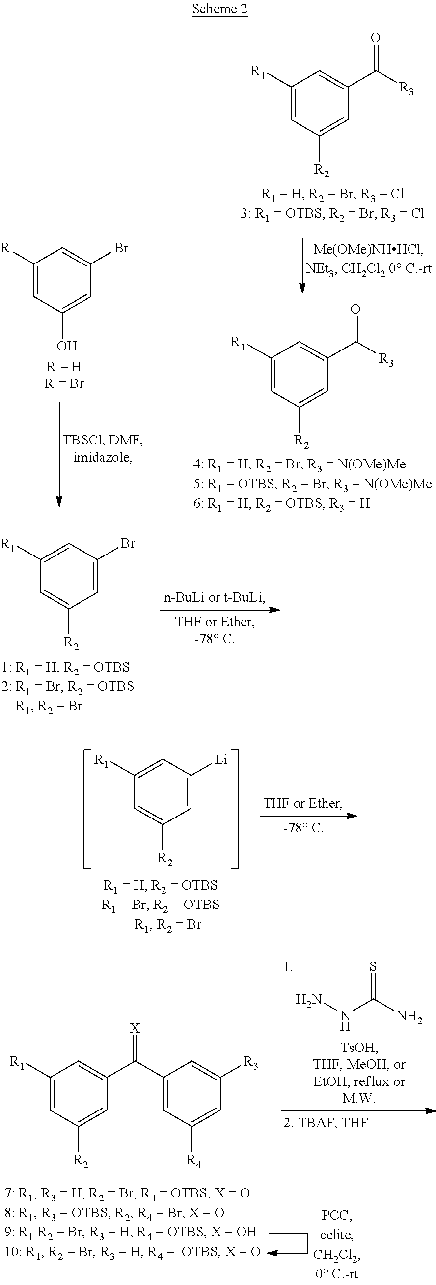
C1([R1])=CC([R2])=CC(C([R3])=O)=C1.C1([R])=CC(O)=CC(Br)=C1.C1([R1])=CC([R2])=CC(C([R3])=O)=C1.C1([R1])=CC(Br)=CC([R2])=C1.C1([R1])=CC([Li])=CC([R2])=C1.N(C(N)=S)N.C1([R1])=CC([R2])=CC(C(C2=CC([R4])=CC([R3])=C2)=[X])=C1
